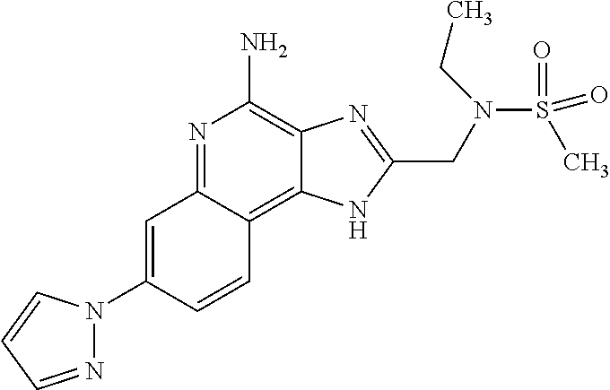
C1=C(N2N=CC=C2)C=CC2=C3C(=C(N)N=C12)N=C(CN(S(=O)(=O)C)CC)N3
